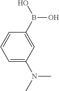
C1=C(N(C)C)C=C(B(O)O)C=C1
